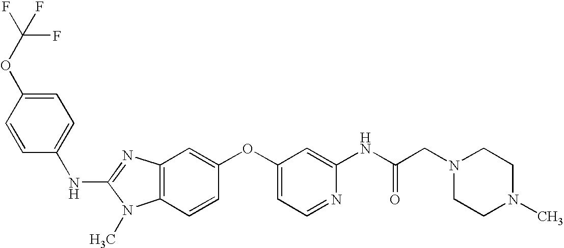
C1=C(OC(F)(F)F)C=CC(NC2=NC3=C(N2C)C=CC(OC2=CC=NC(NC(CN4CCN(C)CC4)=O)=C2)=C3)=C1
